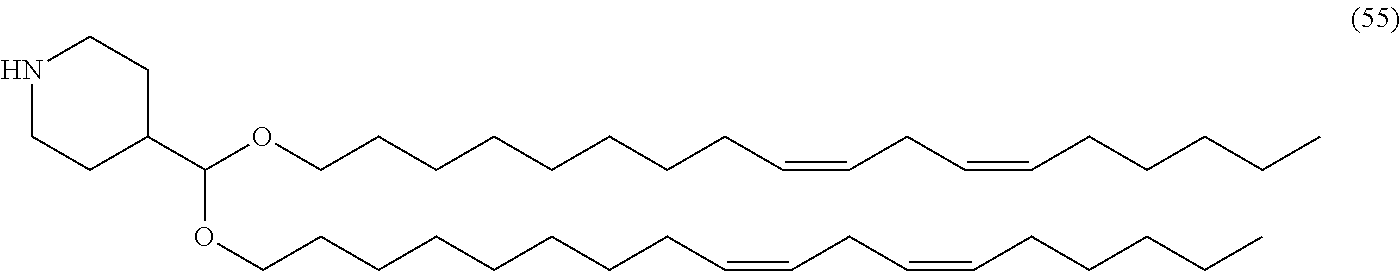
C(OCCCCCCCCC=CCC=CCCCCC)(C1CCNCC1)OCCCCCCCCC=CCC=CCCCCC
